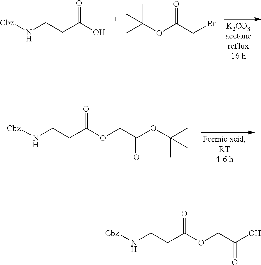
[Cbz]NCCC(O)=O.CC(OC(CBr)=O)(C)C.[Cbz]NCCC(OCC(OC(C)(C)C)=O)=O.[Cbz]NCCC(OCC(O)=O)=O
